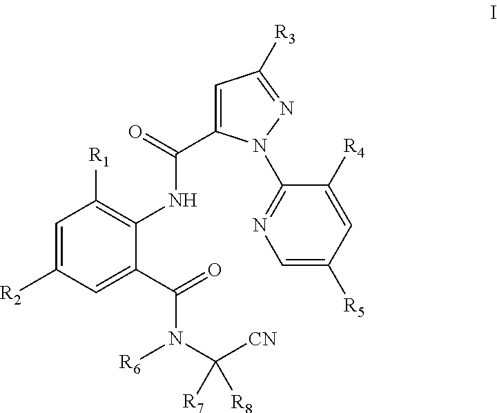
C1=C([R2])C=C(C(=O)N(C([CN])([R7])[R8])[R6])C(NC(C2=CC([R3])=NN2C2=NC=C([R5])C=C2[R4])=O)=C1[R1]
